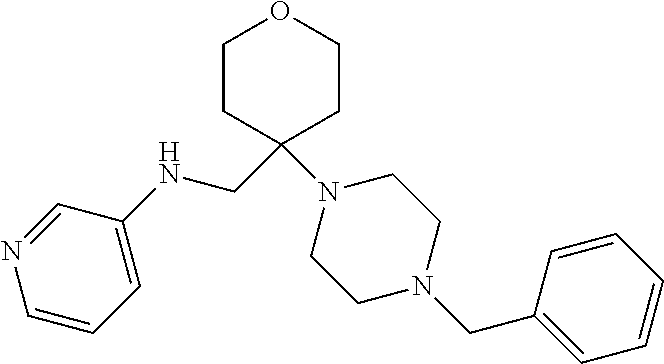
N1=CC(NCC2(N3CCN(CC4=CC=CC=C4)CC3)CCOCC2)=CC=C1
